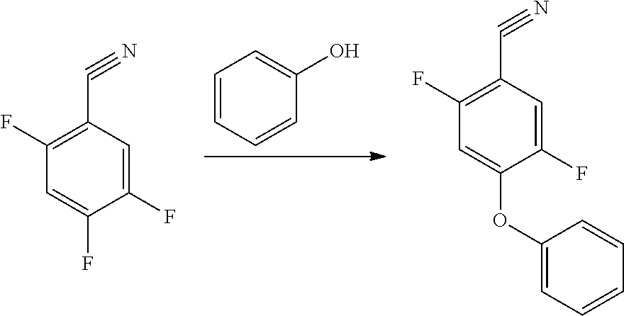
C1=CC=CC(O)=C1.C1=C(OC2=CC=CC=C2)C(F)=CC(C#N)=C1F.C1=C(F)C(F)=CC(C#N)=C1F
